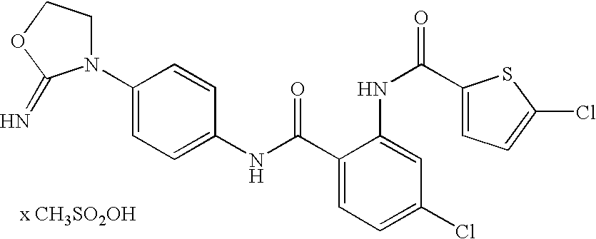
C1(NC(=O)C2=CC=C(Cl)C=C2NC(C2=CC=C(Cl)S2)=O)=CC=C(N2CCOC2=N)C=C1.[x CH3SO2OH]
